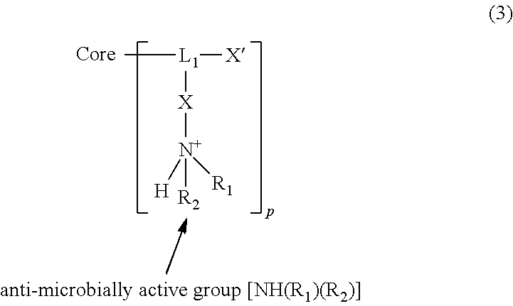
C[L1]([X])[X][N+]([R2])([H])[R1]
